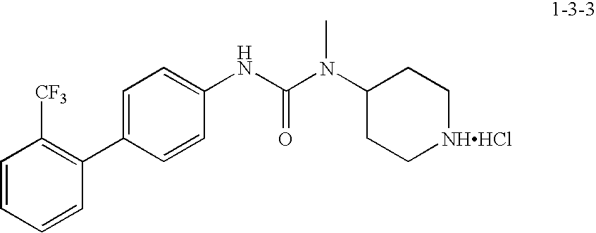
C1=CC=CC(C2=CC=C(NC(=O)N(C3CC[NHHCl]CC3)C)C=C2)=C1[CF3]
